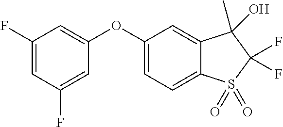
C1(F)=CC(F)=CC(OC2=CC=C3C(=C2)C(O)(C)C(F)(F)S3(=O)=O)=C1
